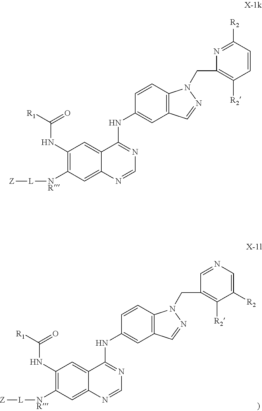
C12=C(C=CC(NC3=NC=NC4=CC([NR][L][Z])=C(NC([R1])=O)C=C43)=C1)N(CC1=C([R2])C=CC([R2])=N1)N=C2.C12=C(C=CC(NC3=NC=NC4=CC([NR][L][Z])=C(NC([R1])=O)C=C43)=C1)N(CC1=C([R2])C([R2])=CN=C1)N=C2
